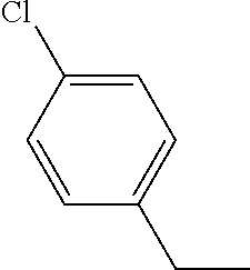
CCC1=CC=C(Cl)C=C1
